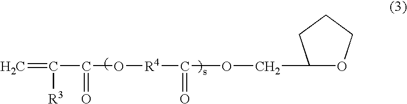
C1(COC([R4]OC(C(=C)[R3])=O)=O)OCCC1
